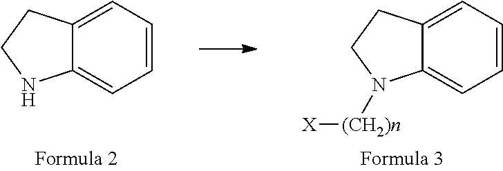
C12=CC=CC=C1NCC2.C12=CC=CC=C1N([(CH2)n][X])CC2
